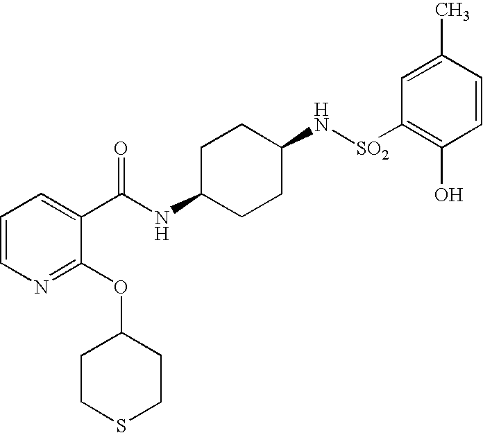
C1=CN=C(OC2CCSCC2)C(C(NC2CCC(N[SO2]C3=C(O)C=CC(C)=C3)CC2)=O)=C1
